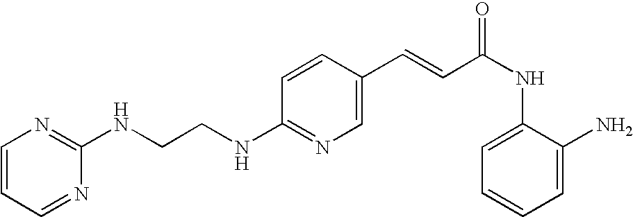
C(NC1=NC=C(C=CC(NC2=CC=CC=C2N)=O)C=C1)CNC1=NC=CC=N1
